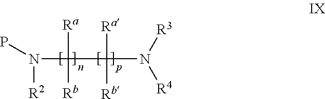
N([R2])(C([Ra])([Rb])C([Ra])([Rb])N([R3])[R4])P
